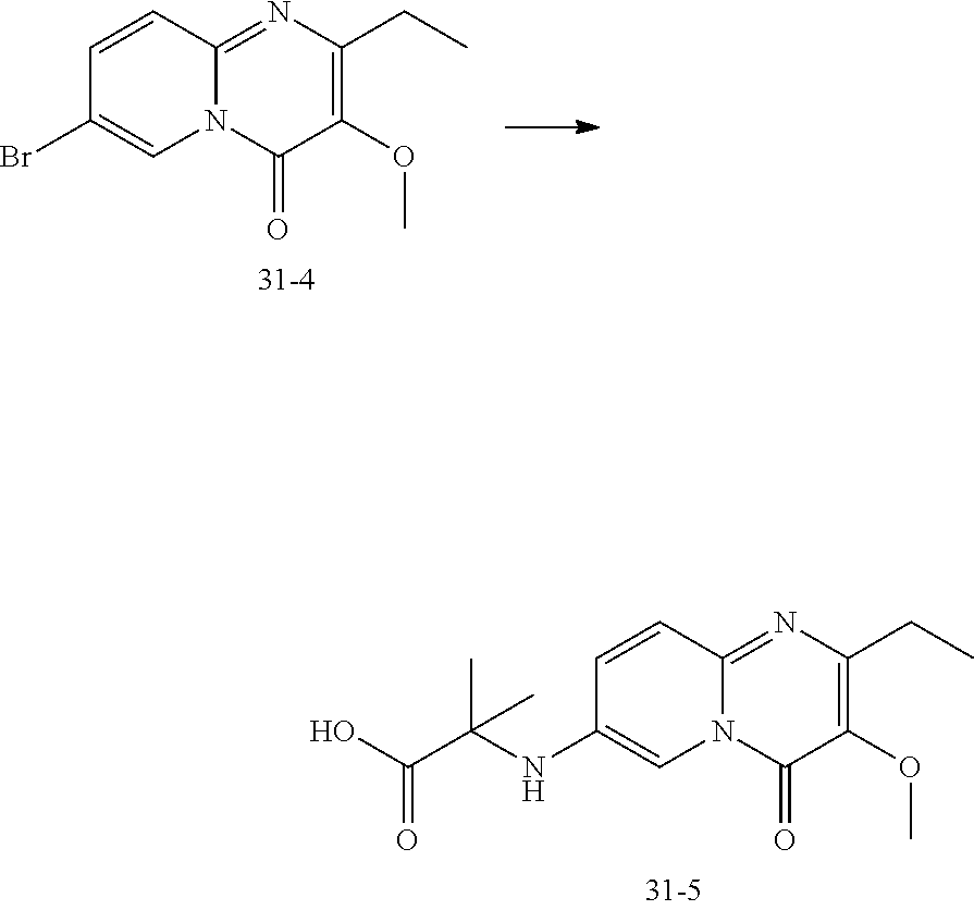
C1=CC2=NC(CC)=C(OC)C(=O)N2C=C1Br.C1=CC2=NC(CC)=C(OC)C(=O)N2C=C1NC(C(O)=O)(C)C
